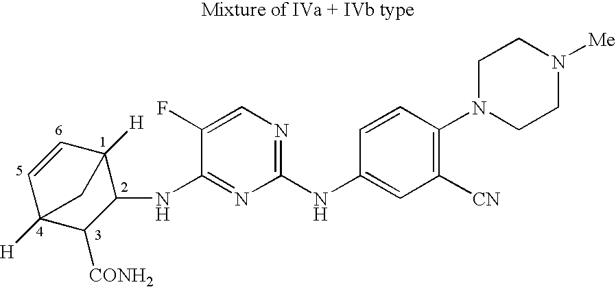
C1=CC2([H])C(NC3=NC(NC4=CC([CN])=C(N5CCN([Me])CC5)C=C4)=NC=C3F)C([CONH2])C1([H])C2
